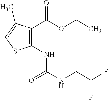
C1(C(OCC)=O)=C(NC(NCC(F)F)=O)SC=C1C
